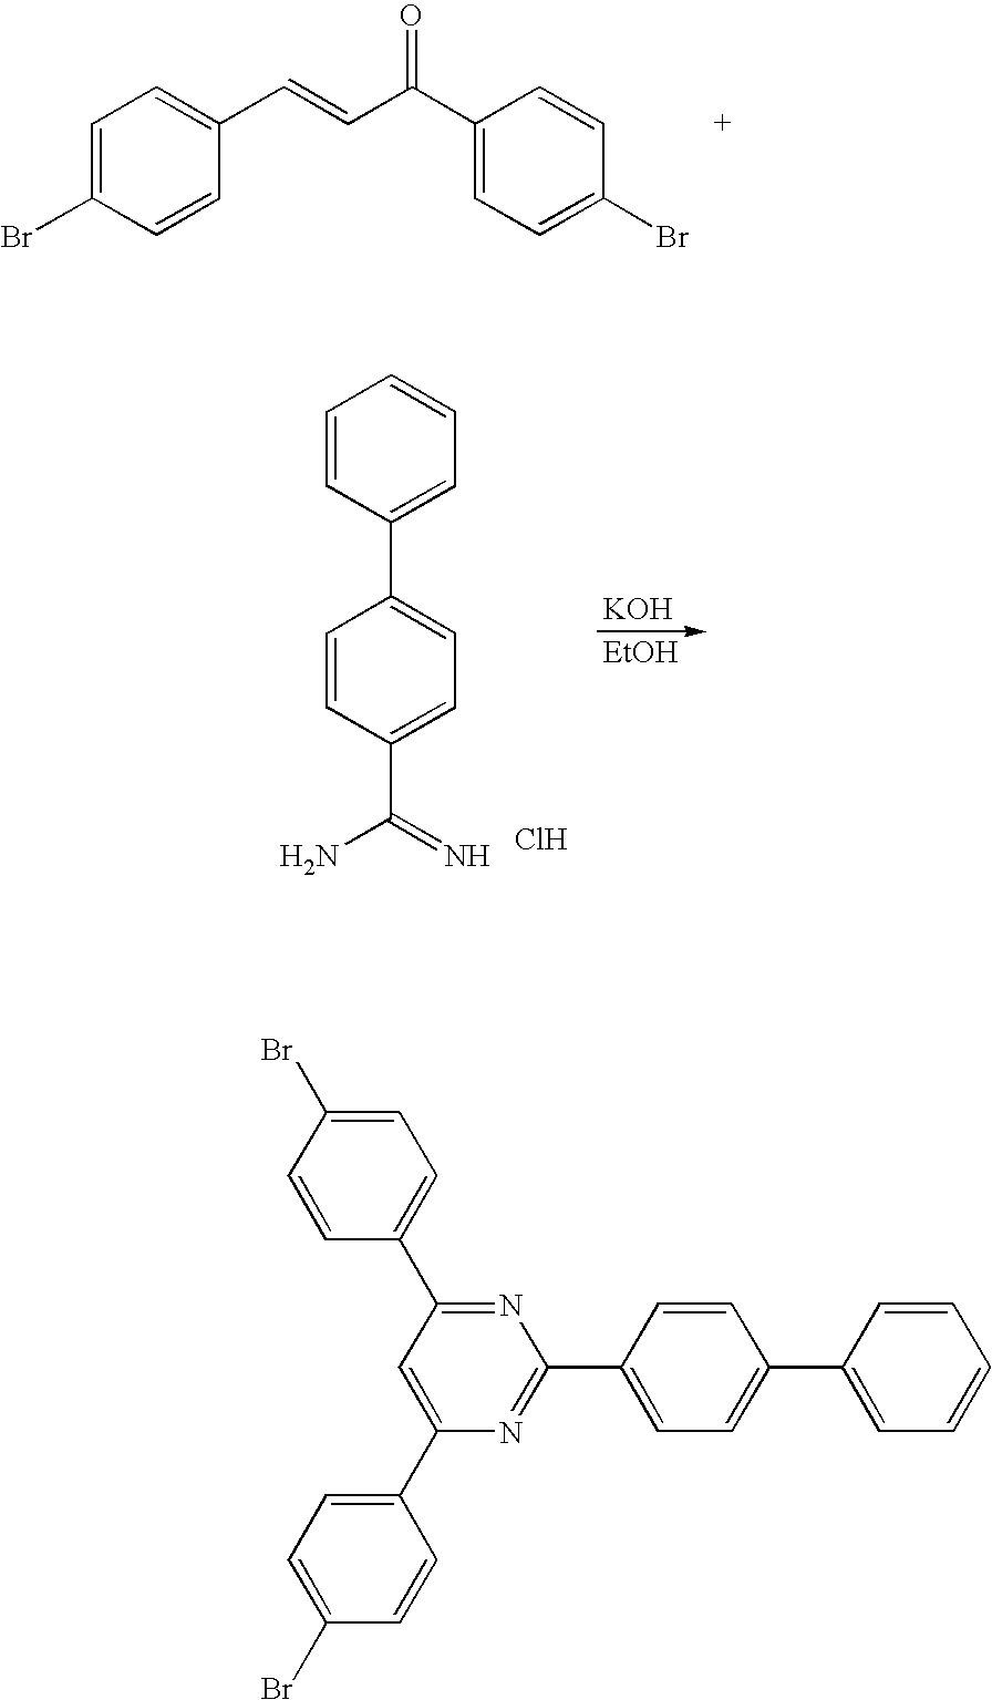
C1=CC(C2=CC=C(C(=N)N)C=C2)=CC=C1.Cl.[KOH].[EtOH].C1=C(Br)C=CC(C=CC(C2=CC=C(Br)C=C2)=O)=C1.C1(C2=CC=C(Br)C=C2)=CC(C2=CC=C(Br)C=C2)=NC(C2=CC=C(C3=CC=CC=C3)C=C2)=N1
